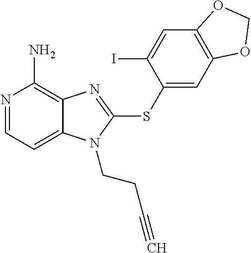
N1=CC=C2C(=C1N)N=C(SC1=CC3=C(C=C1I)OCO3)N2CCC#C
